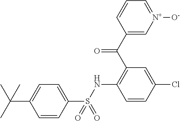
C1=CC(S(NC2=C(C(C3=C[N+]([O-])=CC=C3)=O)C=C(Cl)C=C2)(=O)=O)=CC=C1C(C)(C)C
